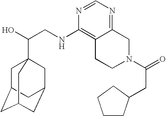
C(CNC1=C2C(=NC=N1)CN(C(=O)CC1CCCC1)CC2)(O)C12CC3CC(CC(C1)C3)C2
